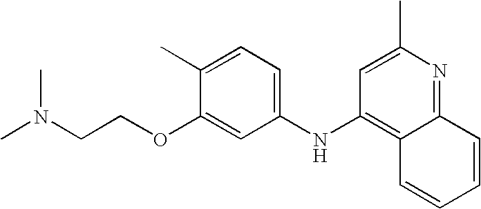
N(CCOC1=CC(NC2=C3C(=NC(C)=C2)C=CC=C3)=CC=C1C)(C)C
